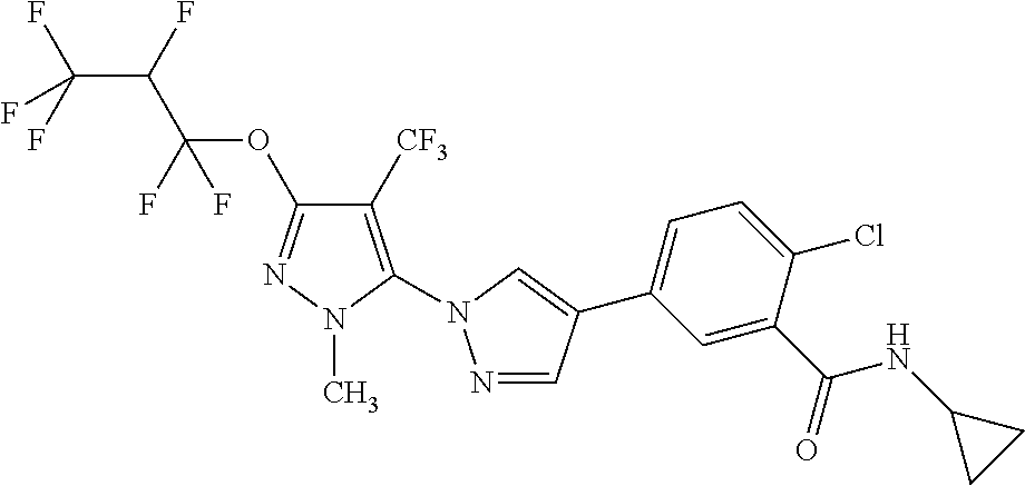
C(C(F)C(F)(OC1=NN(C)C(N2N=CC(C3=CC=C(Cl)C(C(NC4CC4)=O)=C3)=C2)=C1[CF3])F)(F)(F)F
